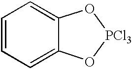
C1=CC=C2C(=C1)O[PCl3]O2
